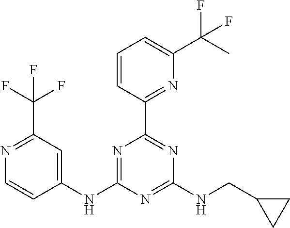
C1(NC2=NC(C3=NC(C(C)(F)F)=CC=C3)=NC(NCC3CC3)=N2)=CC(C(F)(F)F)=NC=C1
